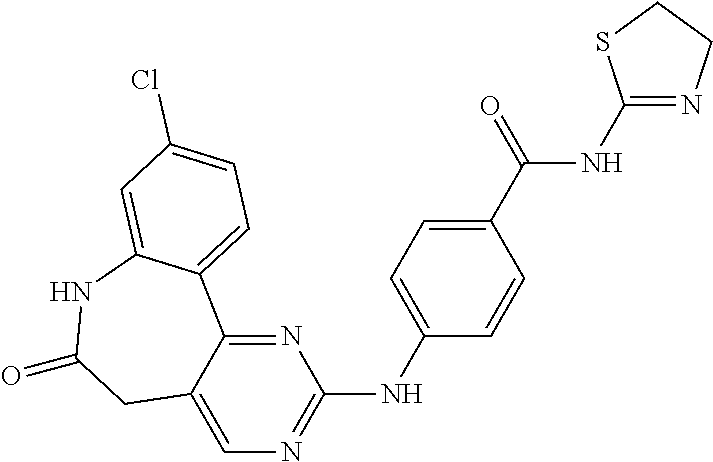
C12=CN=C(NC3=CC=C(C(=O)NC4=NCCS4)C=C3)N=C1C1=CC=C(Cl)C=C1NC(=O)C2
